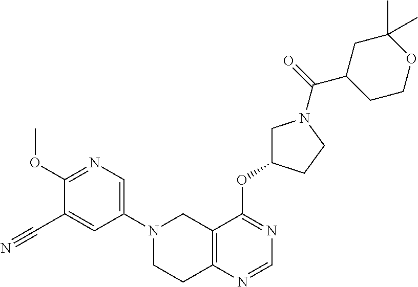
C1(N2CCC3=C(C2)C(OC2CN(C(=O)C4CCOC(C)(C)C4)CC2)=NC=N3)=CN=C(OC)C(C#N)=C1
